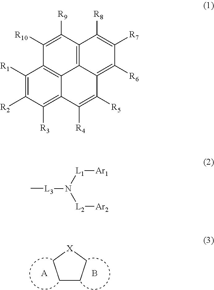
C1CC[X]C1.[A].B.C1([R1])=C([R2])C([R3])=C2C3=C1C([R10])=C([R9])C1=C3C(=C([R6])C([R7])=C1[R8])C([R5])=C2[R4].C[L3]N([L1][Ar1])[L2][Ar2]
